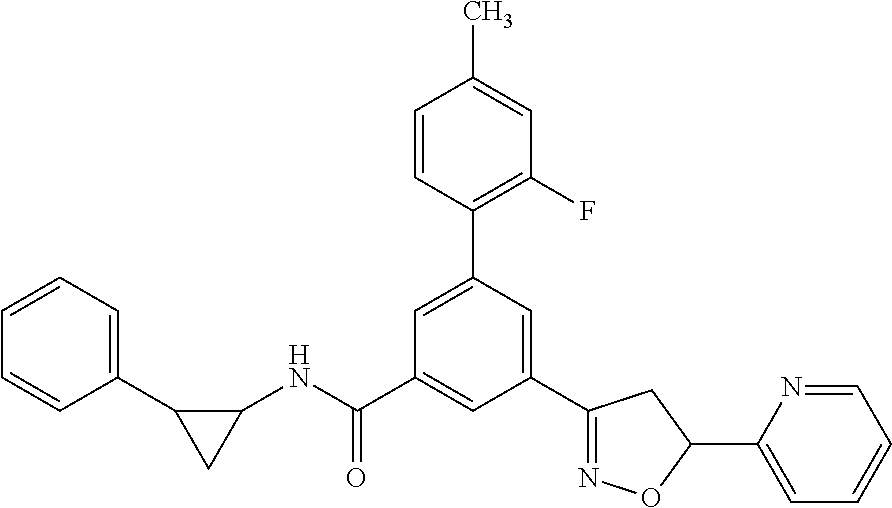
C1(C2=NOC(C3=CC=CC=N3)C2)=CC(C2=C(F)C=C(C)C=C2)=CC(C(NC2C(C3=CC=CC=C3)C2)=O)=C1
